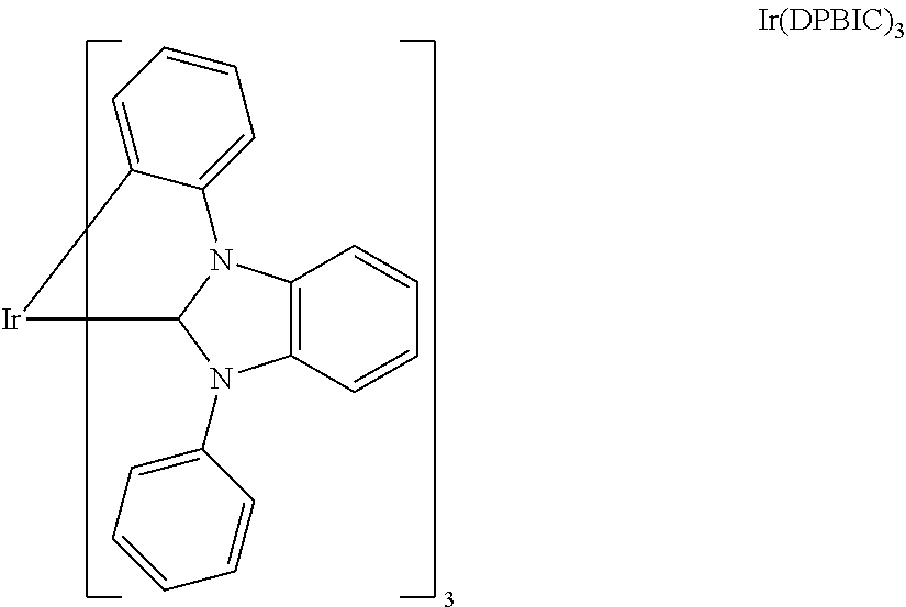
C12=C(N3C(N1C1=CC=CC=C1)[Ir]C1=CC=CC=C31)C=CC=C2
